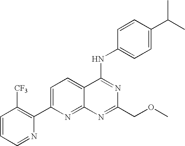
C1=CC=NC(C2=CC=C3C(=N2)N=C(COC)N=C3NC2=CC=C(C(C)C)C=C2)=C1[CF3]
